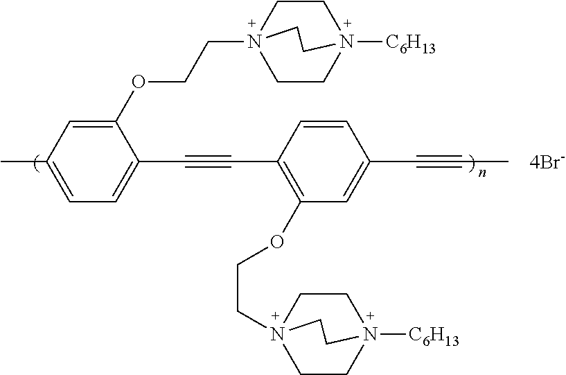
C1=C(C)C=C(OCCN23CCN([C6H13])(CC2)CC3)C(C#CC2=C(OCCN34CCN([C6H13])(CC3)CC4)C=C(C#CC)C=C2)=C1
